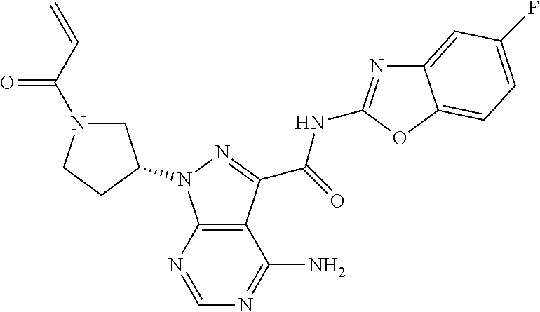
C12=C(N=CN=C1N)N(C1CN(C(C=C)=O)CC1)N=C2C(=O)NC1=NC2=CC(F)=CC=C2O1
